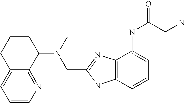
C1=CN=C2C(=C1)CCCC2N(CC1=NC2=C(N1)C=CC=C2NC(CN)=O)C
